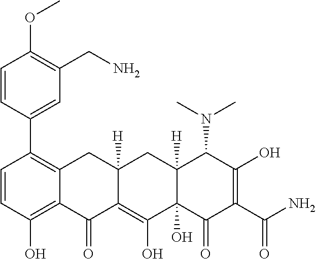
C1(C2=C3C(=C(O)C=C2)C(=O)C2=C(O)C4(O)C([H])(CC2([H])C3)C(N(C)C)C(O)=C(C(N)=O)C4=O)=CC(CN)=C(OC)C=C1
